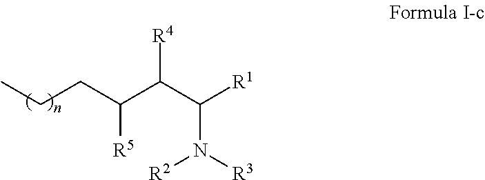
C(C(C([R1])N([R3])[R2])[R4])(CCC)[R5]
